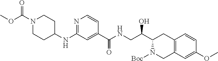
N1=C(NC2CCN(C(OC)=O)CC2)C=C(C(=O)NCC(C2N([Boc])CC3=C(C2)C=CC(OC)=C3)O)C=C1
